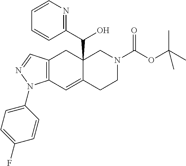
C12=C(C=C3C(C(C4=NC=CC=C4)O)(C1)CN(C(OC(C)(C)C)=O)CC3)N(C1=CC=C(F)C=C1)N=C2
